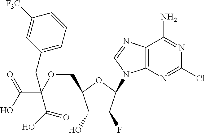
C1(O)C(F)C(N2C3=C(N=C2)C(N)=NC(Cl)=N3)OC1COC(C(=O)O)(CC1=CC=CC([F3C])=C1)C(=O)O
